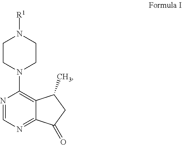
C1CN(C2=C3C(=NC=N2)C(=O)CC3C)CCN1[R1]
